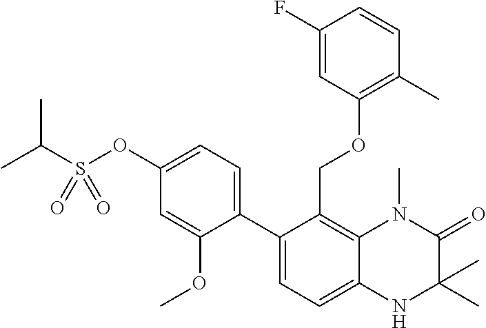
C12=C(COC3=C(C)C=CC(F)=C3)C(C3=CC=C(OS(C(C)C)(=O)=O)C=C3OC)=CC=C1NC(C)(C)C(=O)N2C
